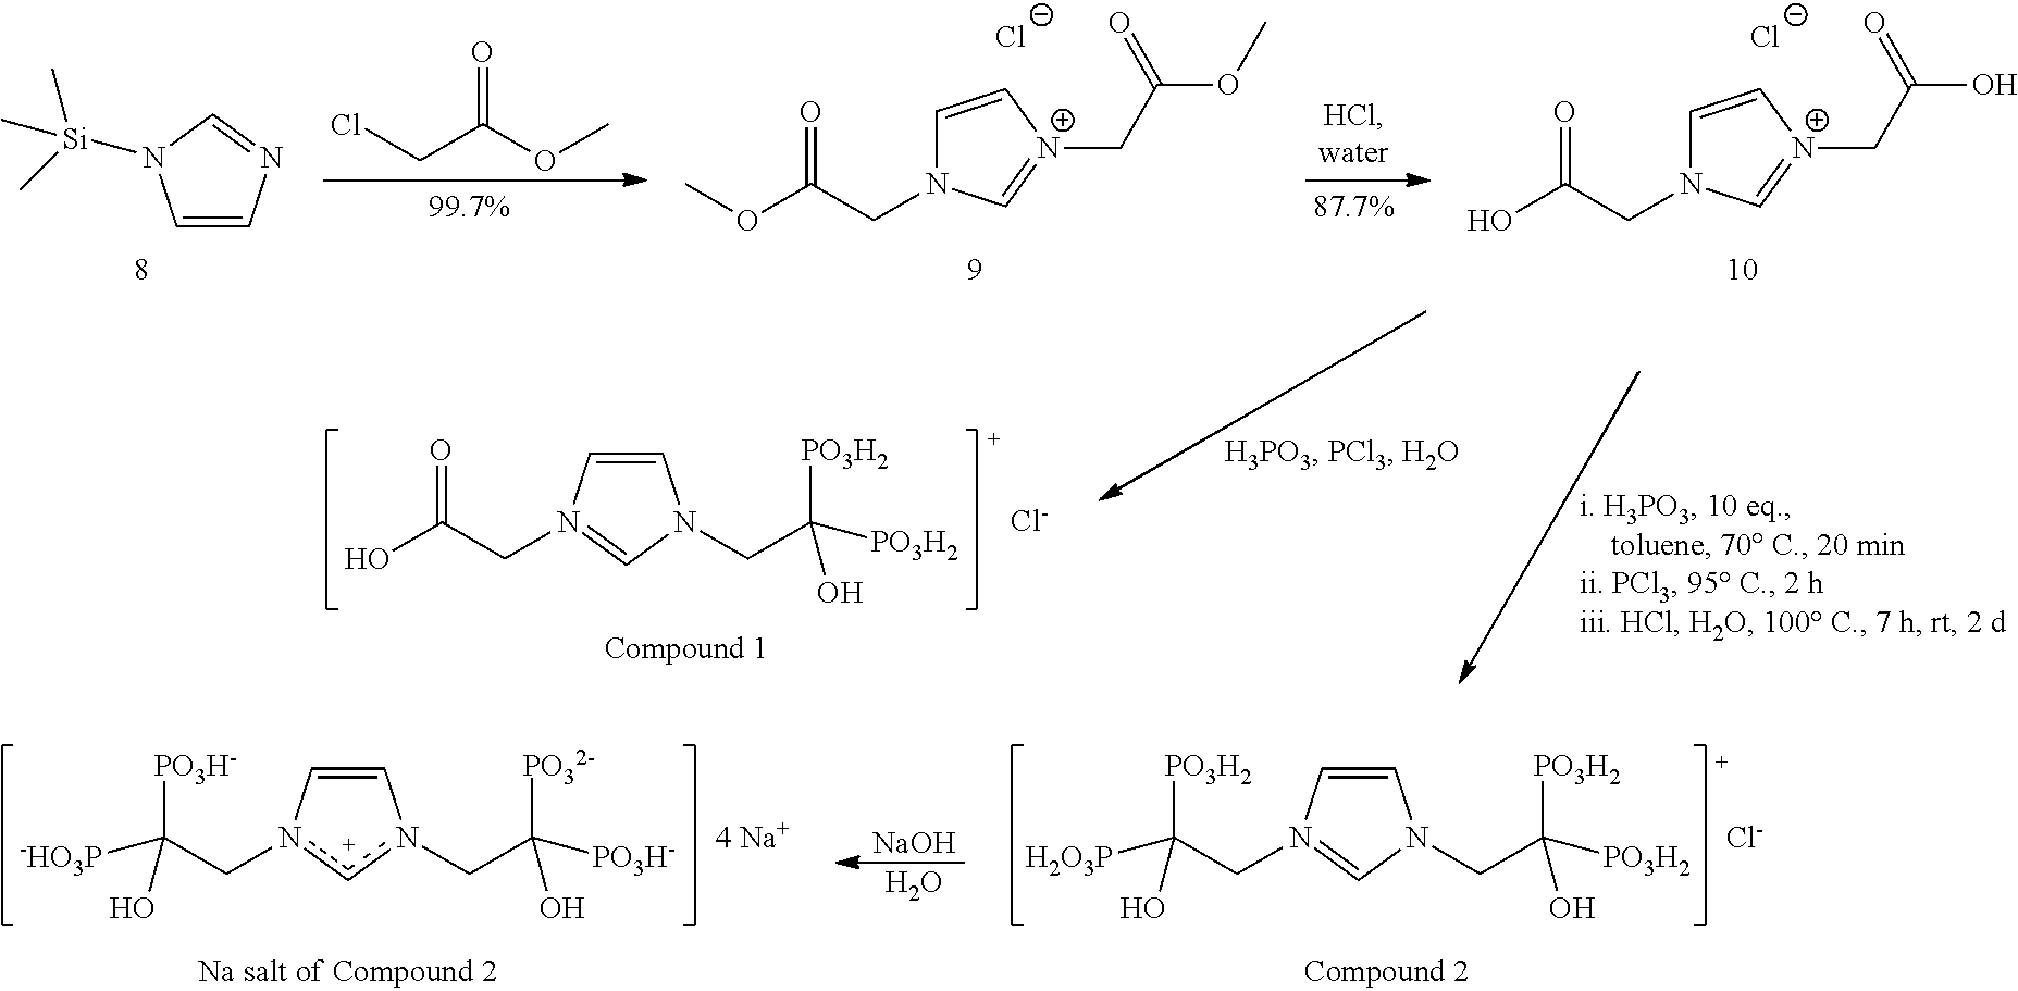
C1=CN=CN1[Si](C)(C)C.ClCC(OC)=O.C1=C[N+](CC(OC)=O)=CN1CC(OC)=O.[Cl-].C1=C[N+](CC(O)=O)=CN1CC(O)=O.[Cl-].C1=CN(CC(O)=O)=CN1CC([PO3H2])([PO3H2])O.[Cl-].C1=Cn(CC([-HO3P])([PO3H-])O)cn1CC([PO32-])([PO3H-])O.[NaOH].O.C1=CN(CC([H2O3P])([PO3H2])O)=CN1CC([PO3H2])([PO3H2])O.[Cl-]
